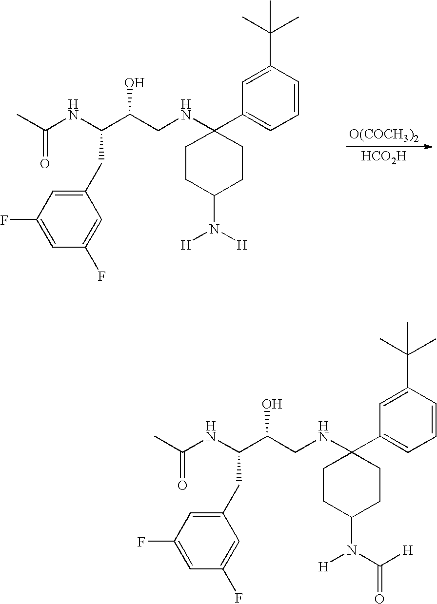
C1CC(NCC(C(NC(=O)C)CC2=CC(F)=CC(F)=C2)O)(C2=CC=CC(C(C)(C)C)=C2)CCC1N([H])[H].[O(COCH3)2].[HCO2H].C1CC(NCC(C(NC(=O)C)CC2=CC(F)=CC(F)=C2)O)(C2=CC=CC(C(C)(C)C)=C2)CCC1N(C([H])=O)[H]
